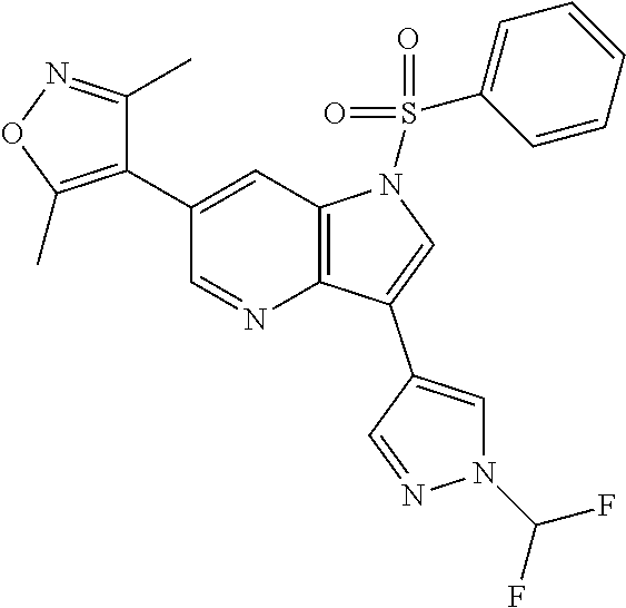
C12=C(C=C(C3=C(C)ON=C3C)C=N1)N(S(C1=CC=CC=C1)(=O)=O)C=C2C1=CN(C(F)F)N=C1
